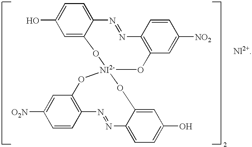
C1=C2C(=CC=C1O)N=NC1=C(C=C([NO2])C=C1)O[NI2-]1(O2)OC2=CC(O)=CC=C2N=NC2=C(O1)C=C([O2N])C=C2
